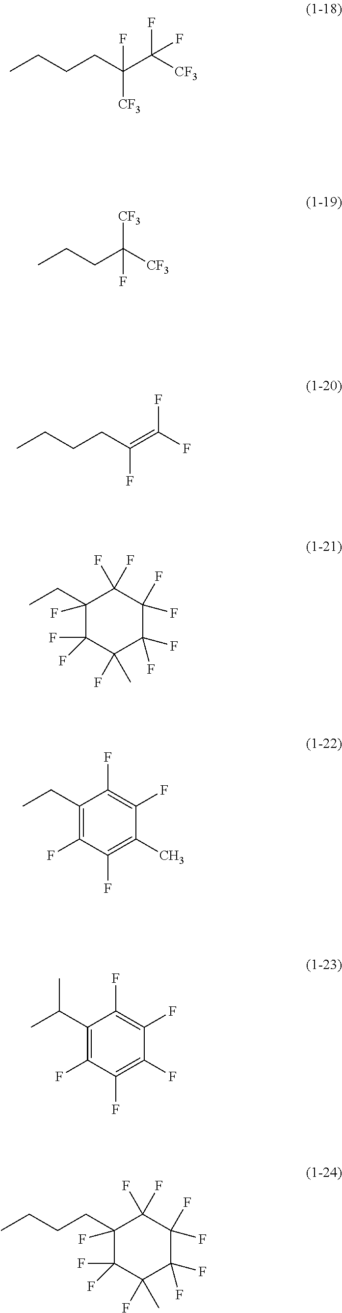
CCCCC(C([CF3])(F)F)([CF3])F.CCCC([CF3])([CF3])F.CCCCC(=C(F)F)F.C1(F)(CC)C(F)(F)C(F)(C)C(F)(F)C(F)(F)C1(F)F.C1(CC)=C(F)C(F)=C(C)C(F)=C1F.C1(C(C)C)=C(F)C(F)=C(F)C(F)=C1F.C1(F)(CCCC)C(F)(F)C(F)(C)C(F)(F)C(F)(F)C1(F)F
